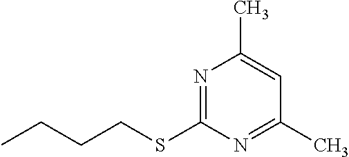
N1=C(SCCCC)N=C(C)C=C1C
